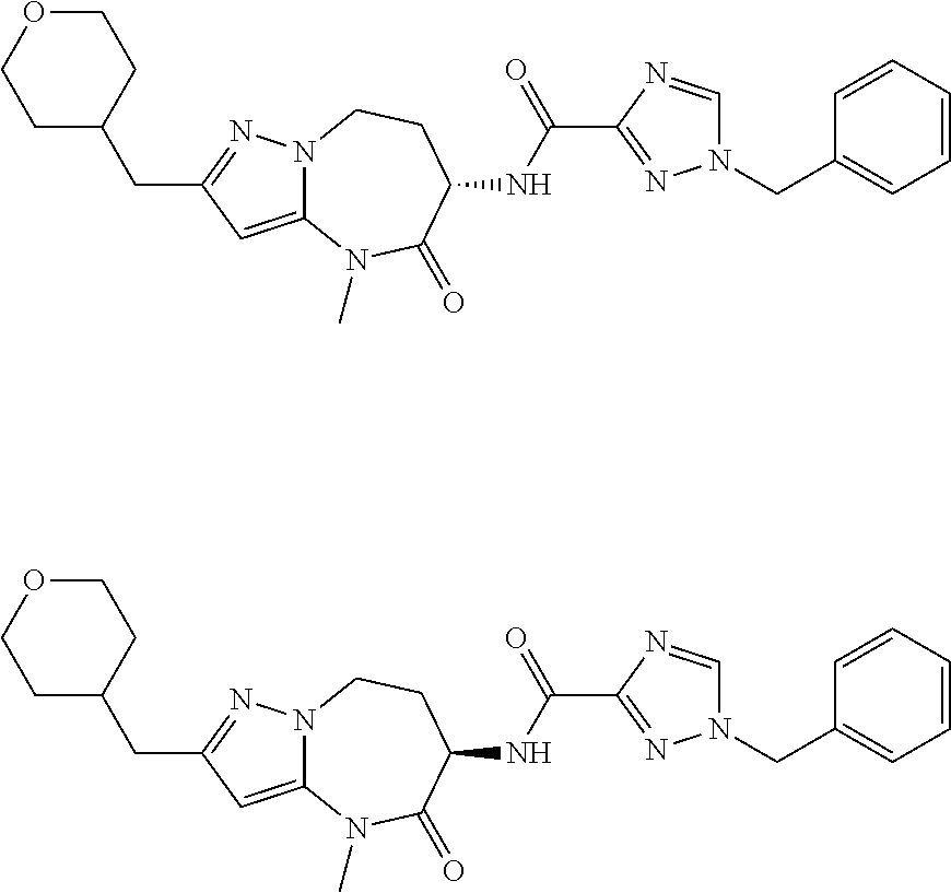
C1C(CC2=NN3C(=C2)N(C)C(=O)C(NC(C2=NN(CC4=CC=CC=C4)C=N2)=O)CC3)CCOC1.C1C(CC2=NN3C(=C2)N(C)C(=O)C(NC(C2=NN(CC4=CC=CC=C4)C=N2)=O)CC3)CCOC1
